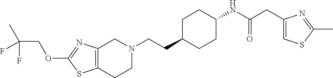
C12=C(CCN(CCC3CCC(NC(CC4=CSC(C)=N4)=O)CC3)C1)SC(OCC(C)(F)F)=N2
